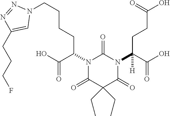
C(CCC(N1C(=O)N(C(C(O)=O)([H])CCC(O)=O)C(=O)C(CC)(CC)C1=O)C(O)=O)CN1N=NC(CCCF)=C1
